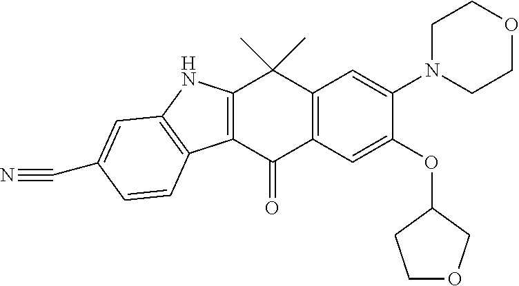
C12=C(C(=O)C3=C(C1(C)C)C=C(N1CCOCC1)C(OC1CCOC1)=C3)C1=C(N2)C=C(C#N)C=C1
